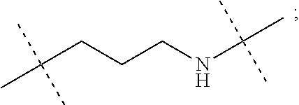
C(CCCNC(C)(C)C)(C)(C)C
